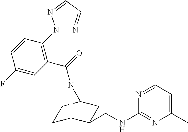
C1C2C(CNC3=NC(C)=CC(C)=N3)CC(C1)N2C(=O)C1=C(N2N=CC=N2)C=CC(F)=C1
